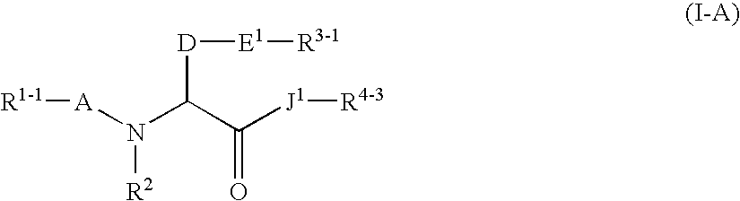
[R1-1][A]N(C(C([J1][R4-3])=O)[D][E1][R3-1])[R2]
